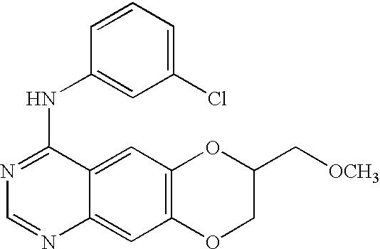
C1=NC2=CC3=C(C=C2C(NC2=CC(Cl)=CC=C2)=N1)OC(C[OCH3])CO3
